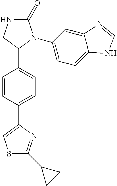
C1=CC(C2=CSC(C3CC3)=N2)=CC=C1C1N(C2=CC=C3C(=C2)N=CN3)C(=O)NC1
